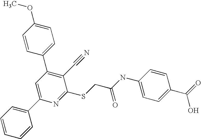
C1=CC=CC(C2=CC(C3=CC=C(OC)C=C3)=C(C#N)C(SCC(NC3=CC=C(C(=O)O)C=C3)=O)=N2)=C1
